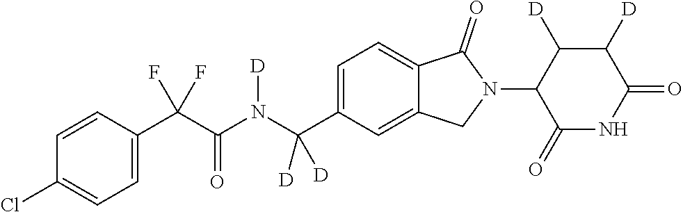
C1=CC(C(C(N(C(C2=CC=C3C(=C2)CN(C2C(=O)NC(=O)C([D])C2[D])C3=O)([D])[D])[D])=O)(F)F)=CC=C1Cl
